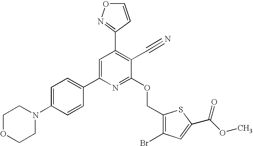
C1OCCN(C2=CC=C(C3=CC(C4=NOC=C4)=C(C#N)C(OCC4=C(Br)C=C(C(=O)OC)S4)=N3)C=C2)C1
